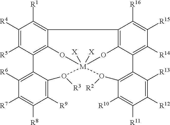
C1([R4])=C([R5])C2=C3C(=C1[R1])C1=C4C(=C([R14])C([R15])=C1[R16])C1=C(C([R10])=C([R11])C([R12])=C1[R13])O([R2])[M]([X])([X])(O([R3])C1=C([R9])C([R8])=C([R7])C([R6])=C21)(O3)O4
